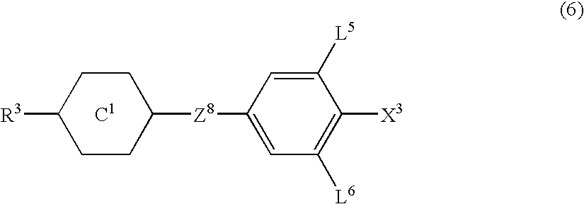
C1CC([Z8]C2=CC([L6])=C([X3])C([L5])=C2)CCC1[R3]
